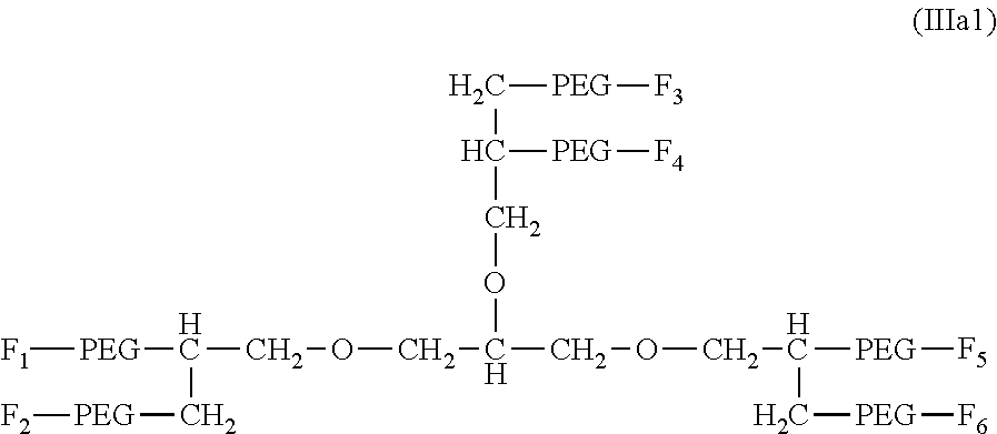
[F1][PEG]C(COCC(COCC([PEG][F5])C[PEG][F6])OCC(C[PEG][F3])[PEG][F4])C[PEG][F2]
